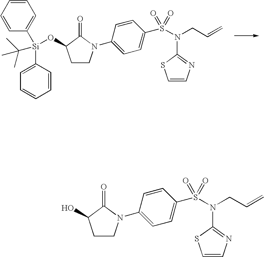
C1=CC=CC([Si](C2=CC=CC=C2)(OC2CCN(C3=CC=C(S(N(C4=NC=CS4)CC=C)(=O)=O)C=C3)C2=O)C(C)(C)C)=C1.OC1CCN(C2=CC=C(S(N(C3=NC=CS3)CC=C)(=O)=O)C=C2)C1=O
